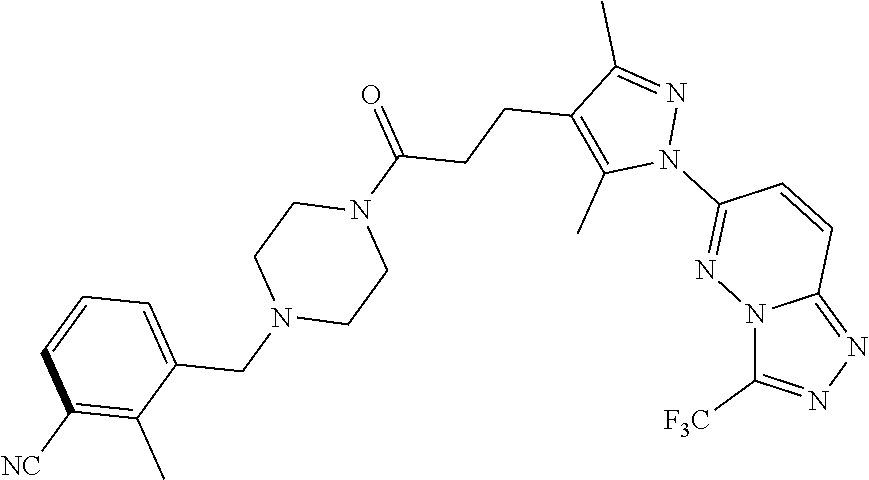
N12C([F3C])=NN=C1C=CC(N1N=C(C)C(CCC(N3CCN(CC4=CC=CC([NC])=C4C)CC3)=O)=C1C)=N2
